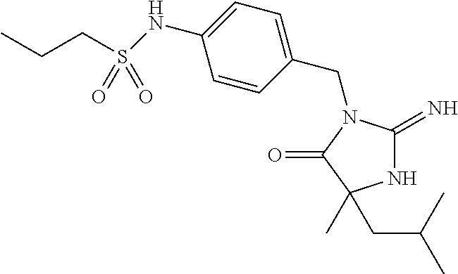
CCCS(NC1=CC=C(CN2C(=N)NC(C)(CC(C)C)C2=O)C=C1)(=O)=O
